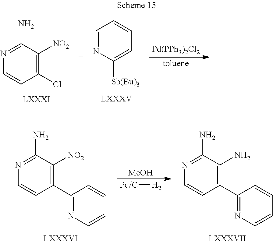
[MeOH].[Pd/C][H2].C1=CC(C2=NC=CC=C2)=C([NO2])C(N)=N1.C1=CC(C2=NC=CC=C2)=C(N)C(N)=N1.C1=CC(Cl)=C([NO2])C(N)=N1.C1=NC([Sb(Bu)3])=CC=C1.[toluene].[Pd(PPh3)2Cl2]
